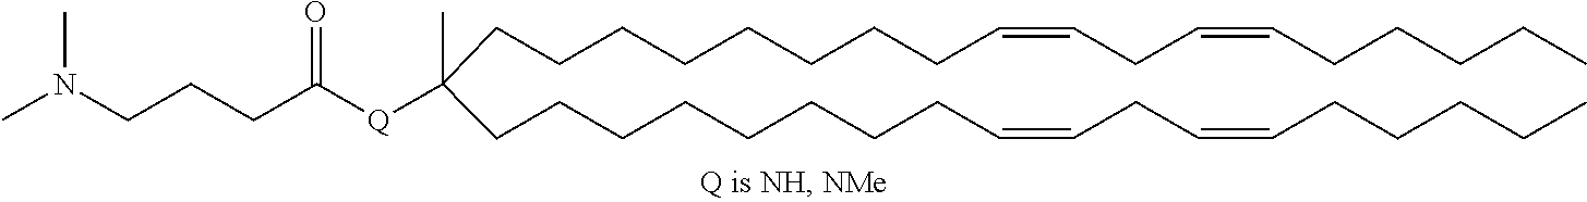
C(CCCCCCCCC(CCCCCCCCC=CCC=CCCCCC)([Q]C(CCCN(C)C)=O)C)=CCC=CCCCCC
